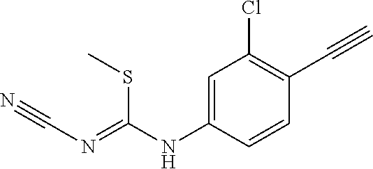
C1=C(NC(SC)=NC#N)C=CC(C#C)=C1Cl
